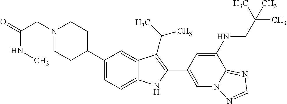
N1(CC(=O)NC)CCC(C2=CC=C3C(=C2)C(C(C)C)=C(C2=CN4C(=NC=N4)C(NCC(C)(C)C)=C2)N3)CC1
